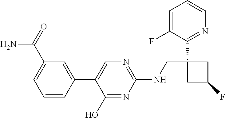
C1(NCC2(C3=NC=CC=C3F)CC(F)C2)=NC=C(C2=CC(C(=O)N)=CC=C2)C(O)=N1
